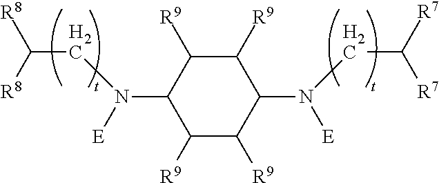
C1([R9])C([R9])C(N([E])CC([R7])[R7])C([R9])C([R9])C1N([E])CC([R8])[R8]
